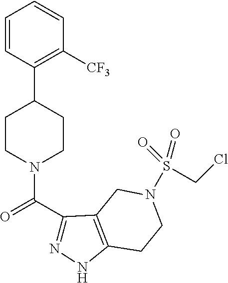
C1=CC(C2CCN(C(C3=NNC4=C3CN(S(CCl)(=O)=O)CC4)=O)CC2)=C([CF3])C=C1
